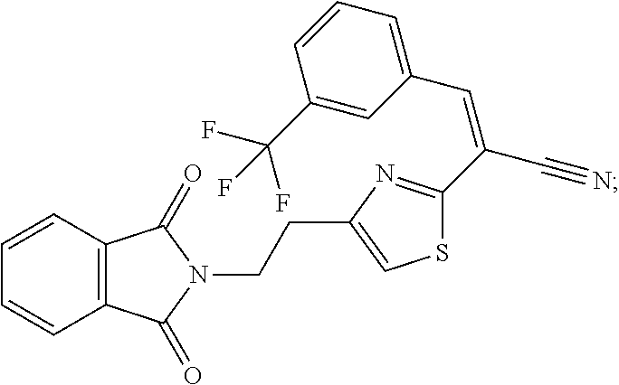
C12=C(C=CC=C1)C(=O)N(CCC1=CSC(C(C#N)=CC3=CC=CC(C(F)(F)F)=C3)=N1)C2=O
